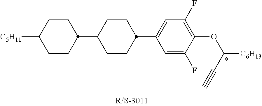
C1CC(C2CCC(C3=CC(F)=C(OC([C6H13])C#C)C(F)=C3)CC2)CCC1[C5H11]
